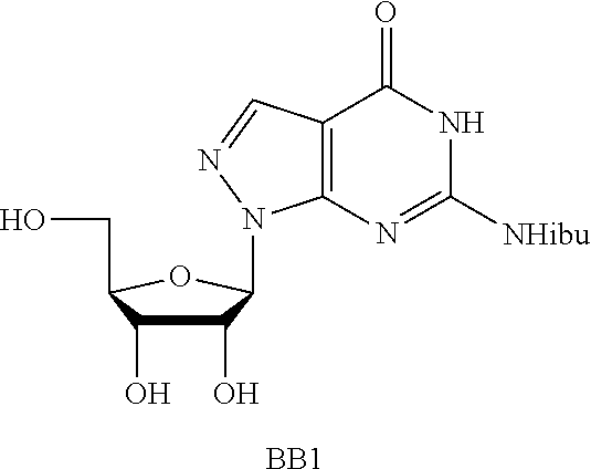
C1(O)C(O)C(CO)OC1N1C2=C(C(=O)NC([NHibu])=N2)C=N1.[BB1]
